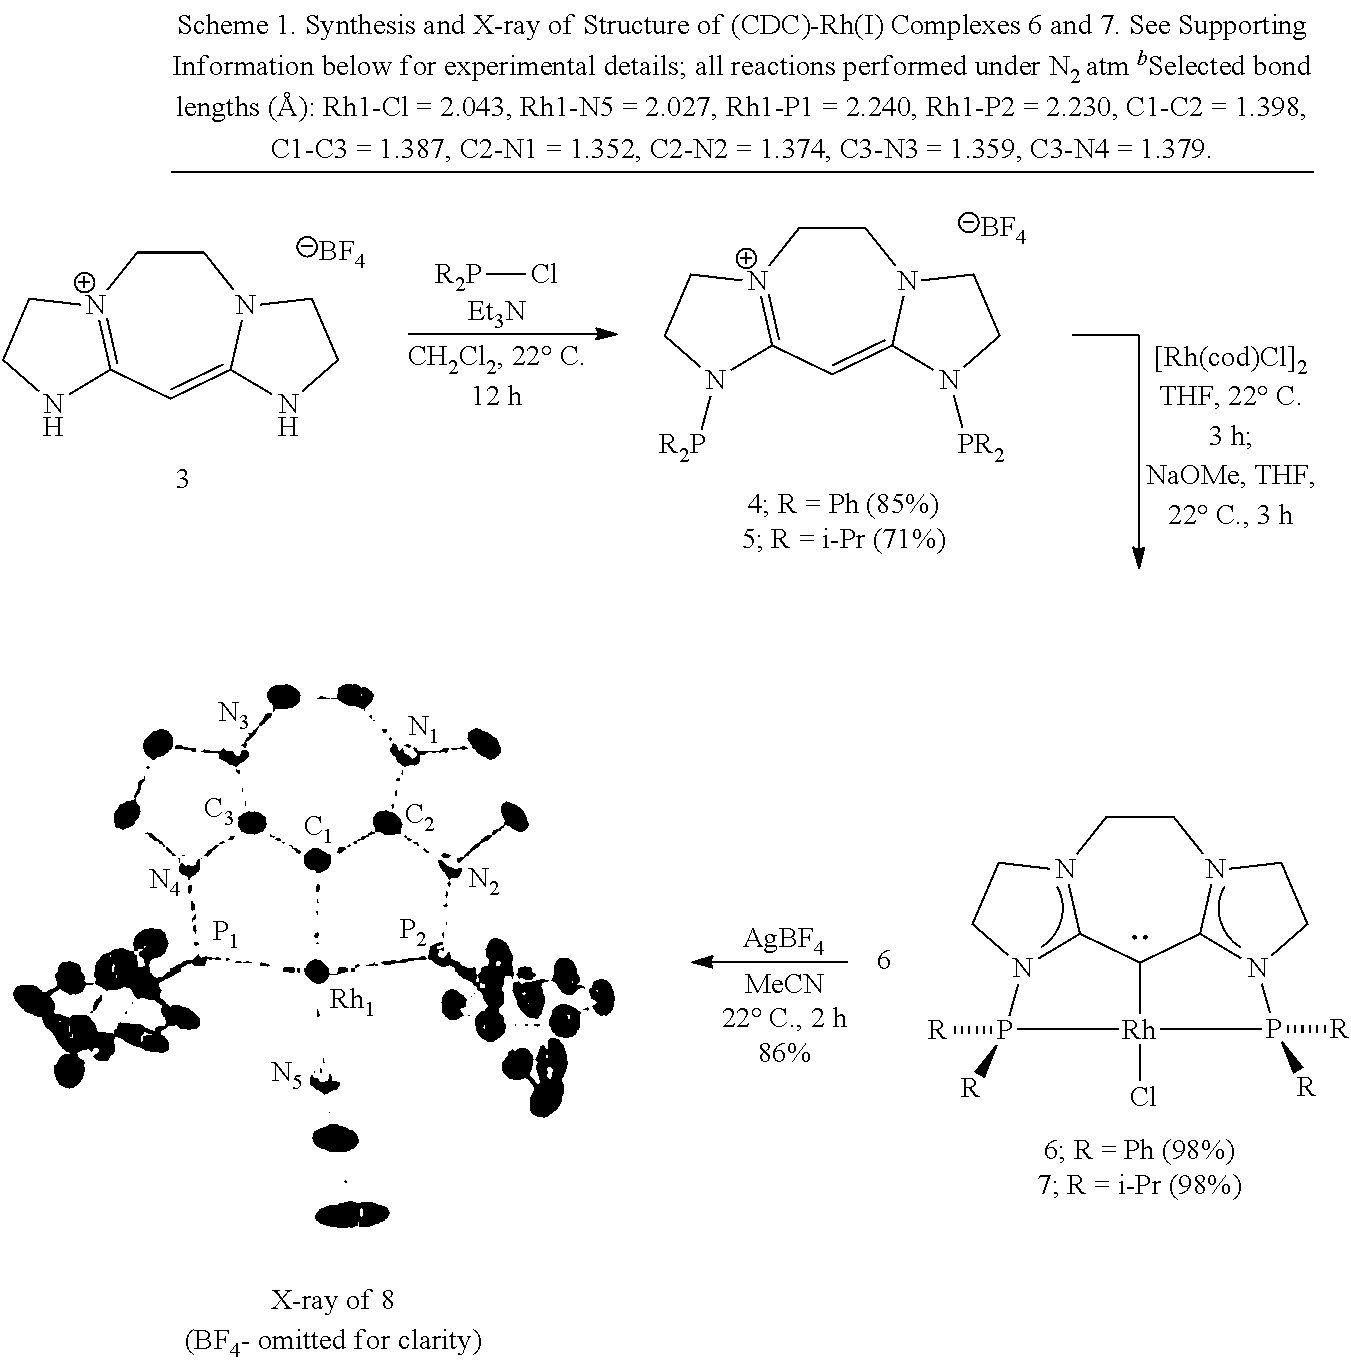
C1C[N+]2=C(C=C3N1CCN3)NCC2.[BF4].[R2P]Cl.[Et3N].C1C[N+]2=C(C=C3N1CCN3[PR2])N([R2P])CC2.[BF4].C1CN2C(C([Rh]Cl)C3N1CCN3P([R])[R])N(P([R])[R])CC2.[AgBF4].[C3].[N3].[N1].[C2].[C1].[N2].[P2].[Rh1].[P1].[N5].[N4]
